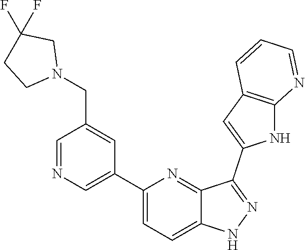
C1(C2=CN=CC(CN3CC(F)(F)CC3)=C2)=CC=C2C(=N1)C(C1=CC3=C(N1)N=CC=C3)=NN2
